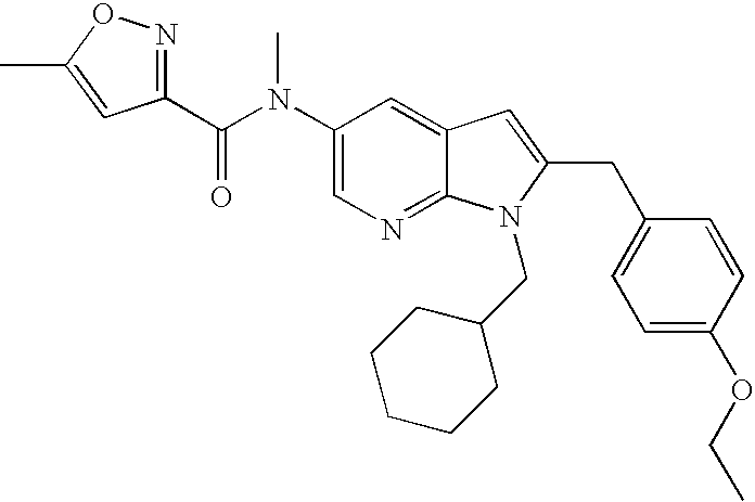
C1(N(C(=O)C2=NOC(C)=C2)C)=CN=C2C(=C1)C=C(CC1=CC=C(OCC)C=C1)N2CC1CCCCC1
